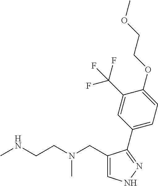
C1(CN(CCNC)C)=CNN=C1C1=CC=C(OCCOC)C(C(F)(F)F)=C1
